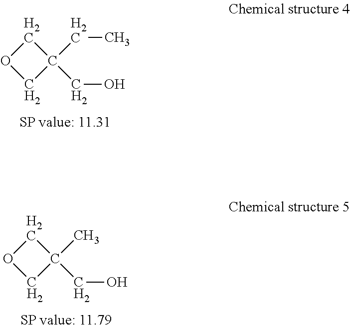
O1CC(CC)(CO)C1.O1CC(C)(CO)C1
